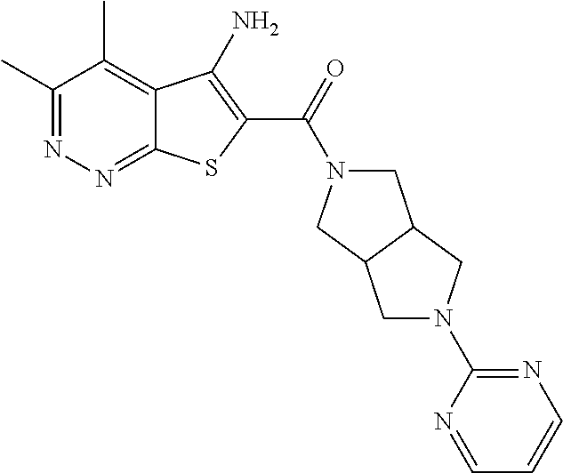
C1(C)=NN=C2C(=C1C)C(N)=C(C(=O)N1CC3C(C1)CN(C1=NC=CC=N1)C3)S2
